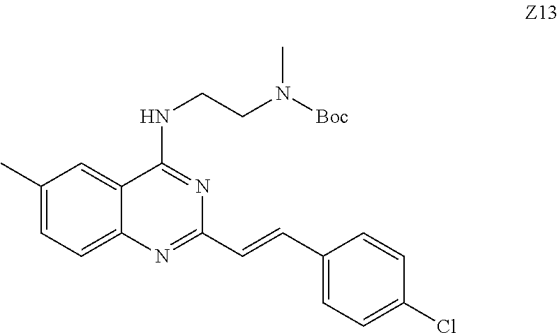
C(C1=CC=C(Cl)C=C1)=CC1=NC2=CC=C(C)C=C2C(NCCN(C)[Boc])=N1
